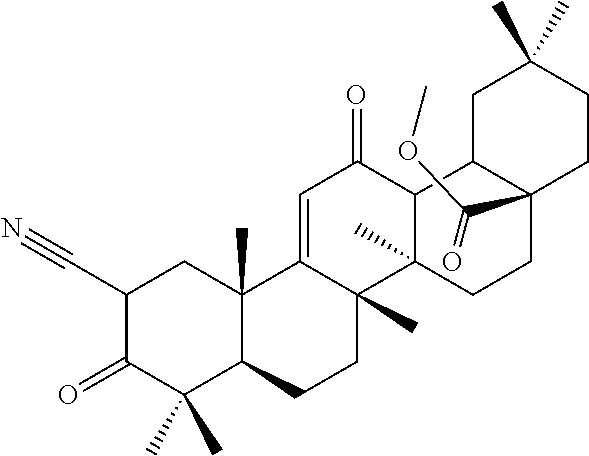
C12(C)C(CCC3(C)C1=CC(=O)C1C3(C)CCC3(C(=O)OC)C1CC(C)(C)CC3)C(C)(C)C(=O)C(C#N)C2
